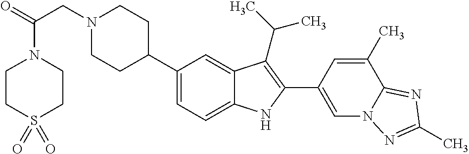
N1(CC(=O)N2CCS(=O)(=O)CC2)CCC(C2=CC=C3C(=C2)C(C(C)C)=C(C2=CN4C(=NC(C)=N4)C(C)=C2)N3)CC1
